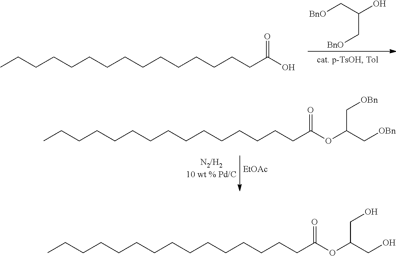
[BnO]CC(O)C[BnO].C(CCCCCCCCCC(O)=O)CCCCC.[EtOAc].C(CCCCCCCCCC(OC(C[OBn])C[OBn])=O)CCCCC.C(CCCCCCCCCC(OC(CO)CO)=O)CCCCC
